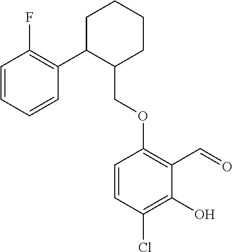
C1C(C2=C(F)C=CC=C2)C(COC2=C(C=O)C(O)=C(Cl)C=C2)CCC1
